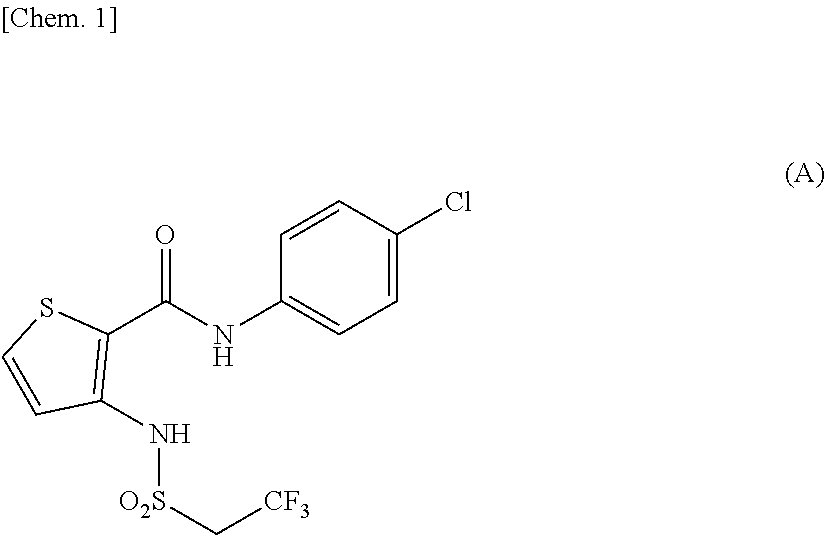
C1=CC(Cl)=CC=C1NC(C1=C(N[O2S]C[CF3])C=CS1)=O
